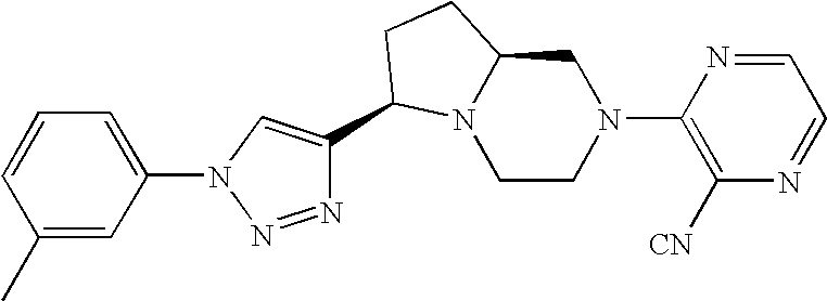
C1CN(C2=C([CN])N=CC=N2)CC2N1C(C1=CN(C3=CC=CC(C)=C3)N=N1)CC2
